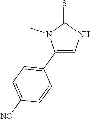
C1(C2=CC=C([NC])C=C2)=CNC(=S)N1C
